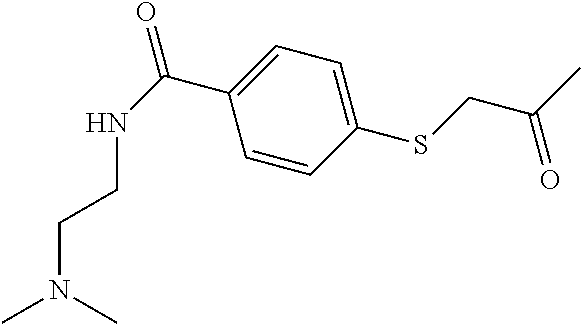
C1=C(C(NCCN(C)C)=O)C=CC(SCC(C)=O)=C1
